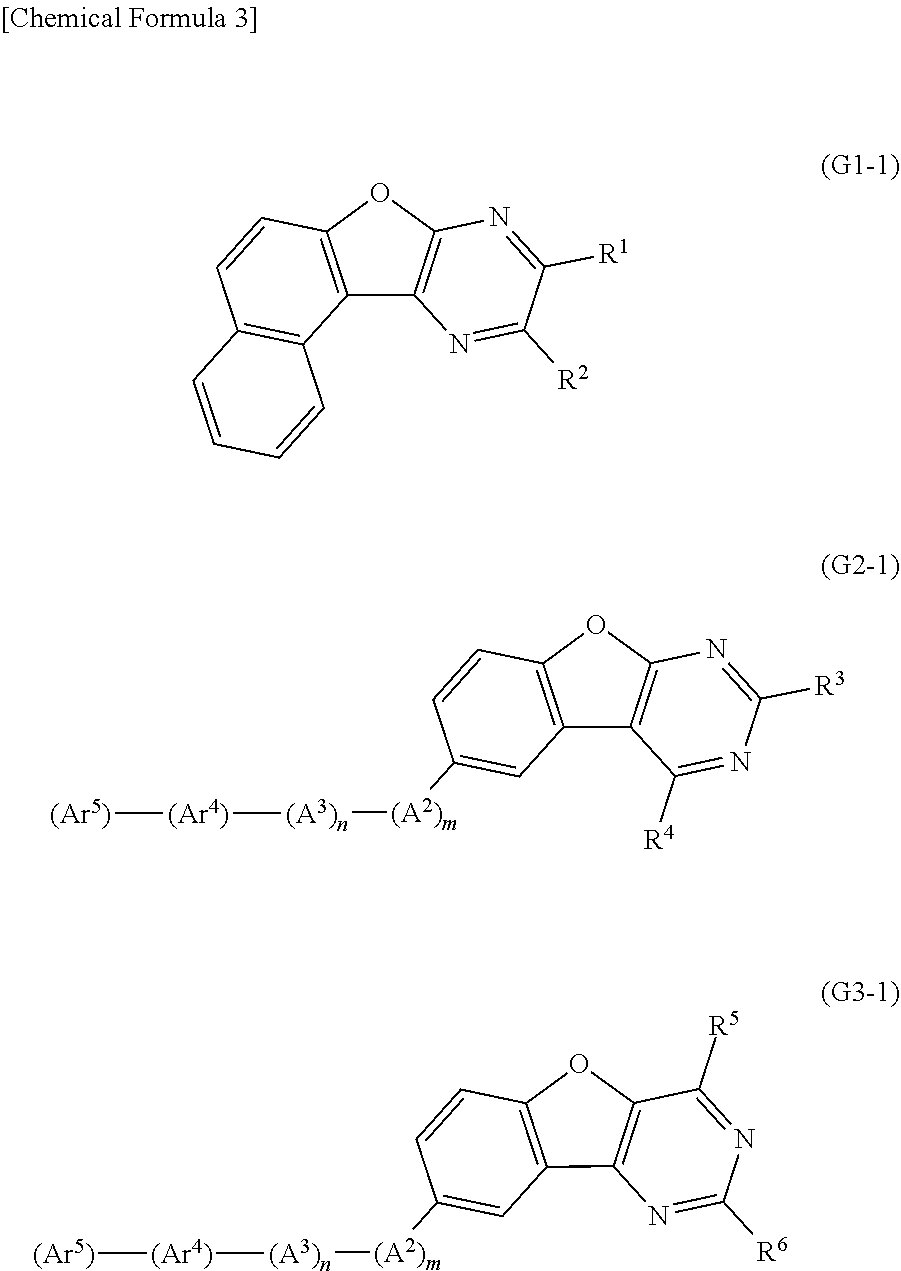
C12=C(C3=C(C=C1)OC1=C3N=C([R2])C([R1])=N1)C=CC=C2.C1([(A2)m][(A3)n][(Ar4)][(Ar5)])=CC2=C(C=C1)OC1=C2C([R4])=NC([R3])=N1.C1([(A2)m][(A3)n][(Ar4)][(Ar5)])=CC2=C(C=C1)OC1=C2N=C([R6])N=C1[R5]
